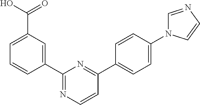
C1=CC(C2=NC=CC(C3=CC=C(N4C=NC=C4)C=C3)=N2)=CC(C(O)=O)=C1
